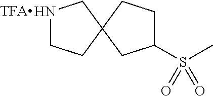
N1CCC2(C1)CC(S(C)(=O)=O)CC2
